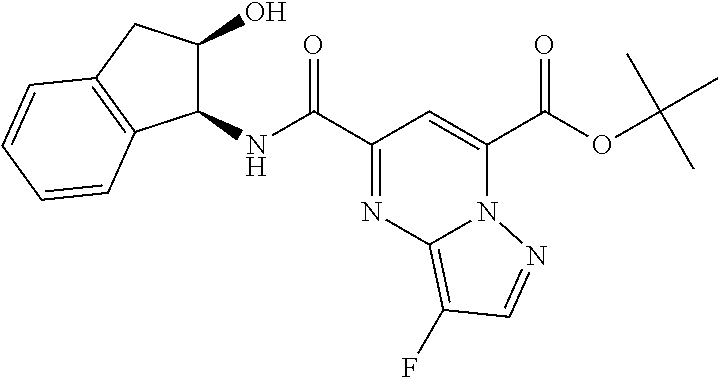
C1(NC(=O)C2=NC3=C(F)C=NN3C(C(=O)OC(C)(C)C)=C2)C(O)CC2=C1C=CC=C2
